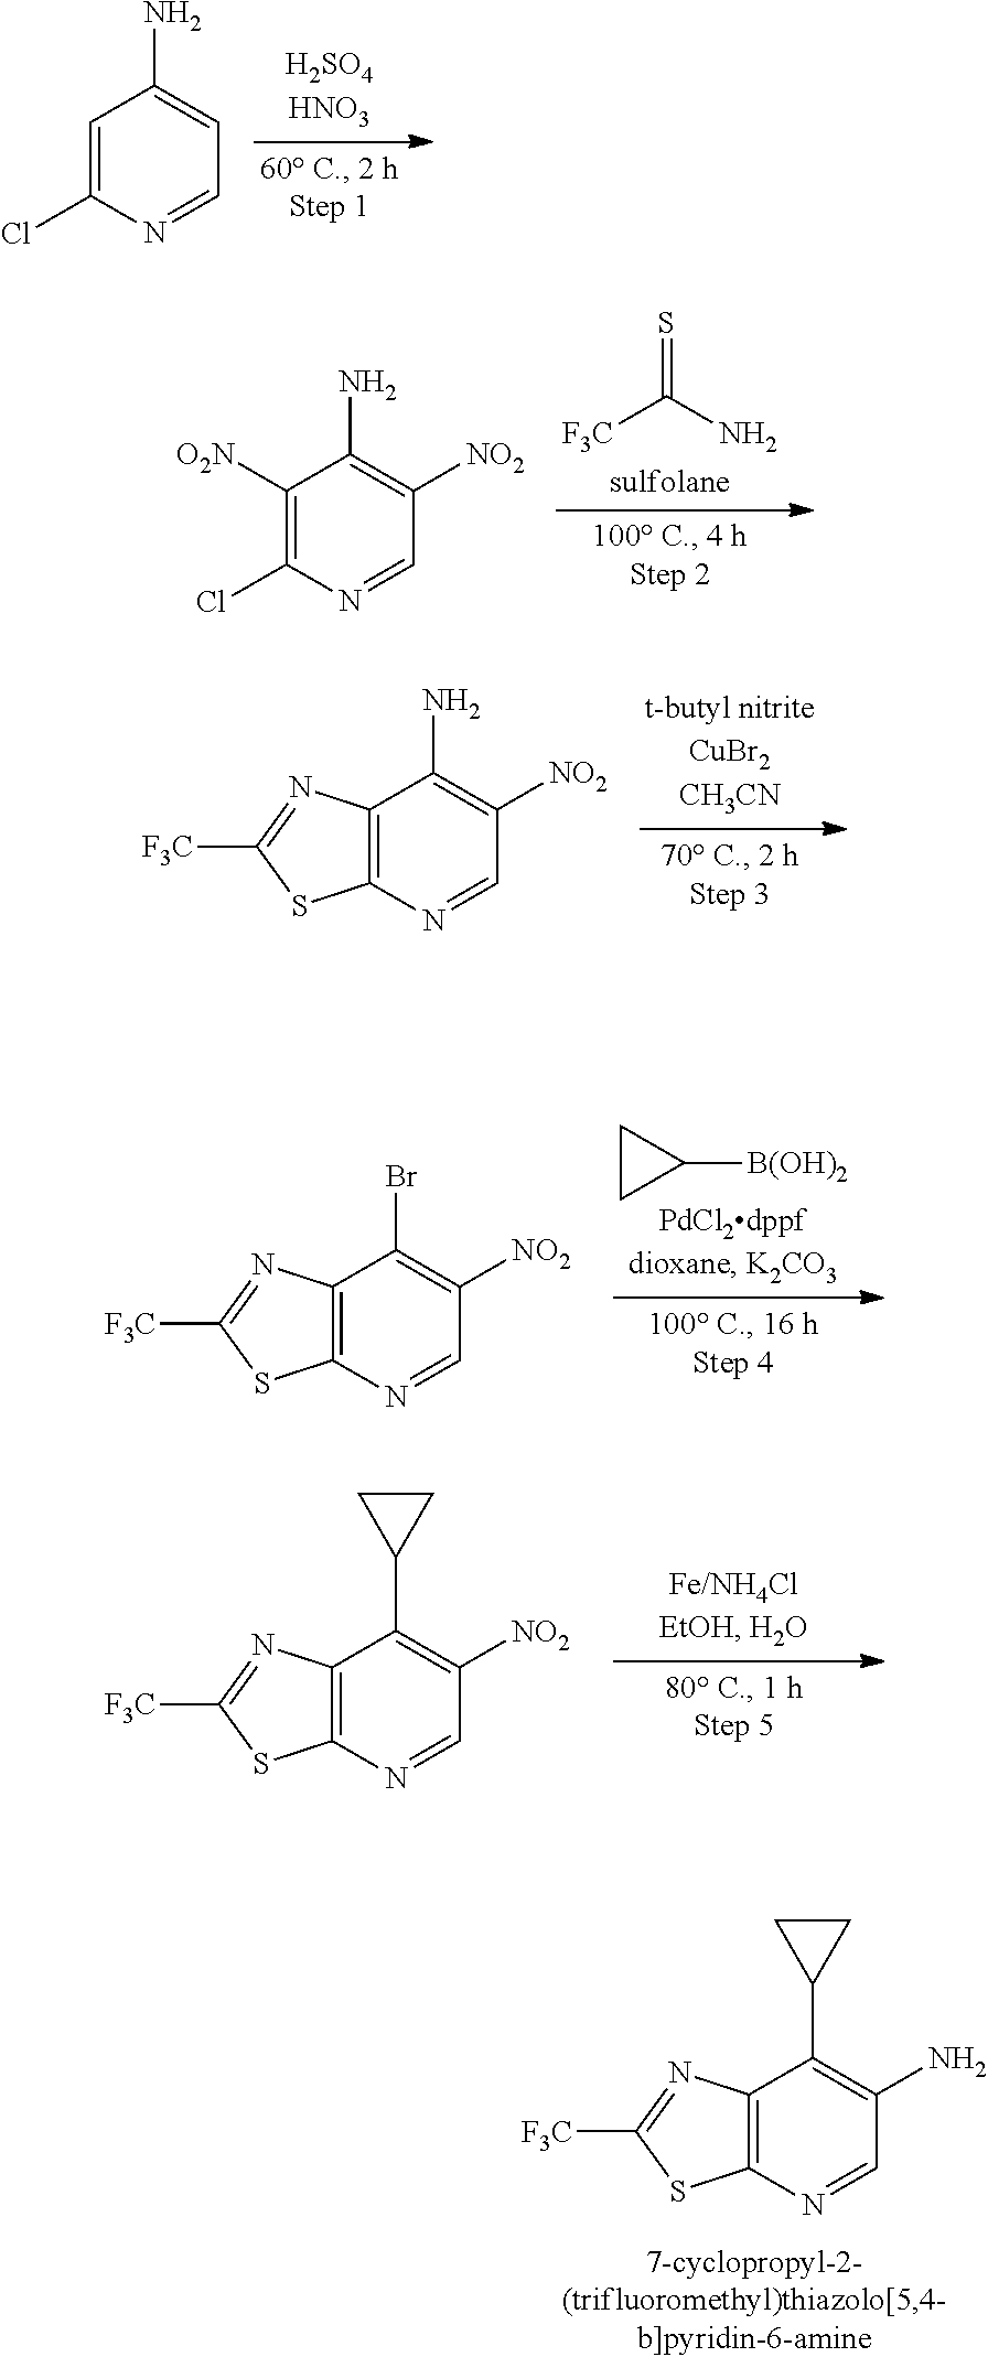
C1=C(Cl)N=CC=C1N.C1CC1[B(OH)2].C12=C(N=CC([NO2])=C1Br)SC([F3C])=N2.C12=C(N=CC([NO2])=C1C1CC1)SC([F3C])=N2.C1([O2N])=C(Cl)N=CC([NO2])=C1N.S=C(N)[F3C].C12=C(N=CC([NO2])=C1N)SC([F3C])=N2.C12=C(N=CC(N)=C1C1CC1)SC([F3C])=N2
